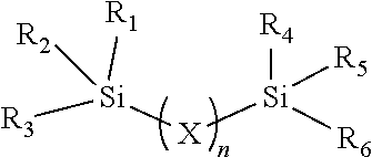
[Si]([X][Si]([R6])([R4])[R5])([R2])([R1])[R3]
